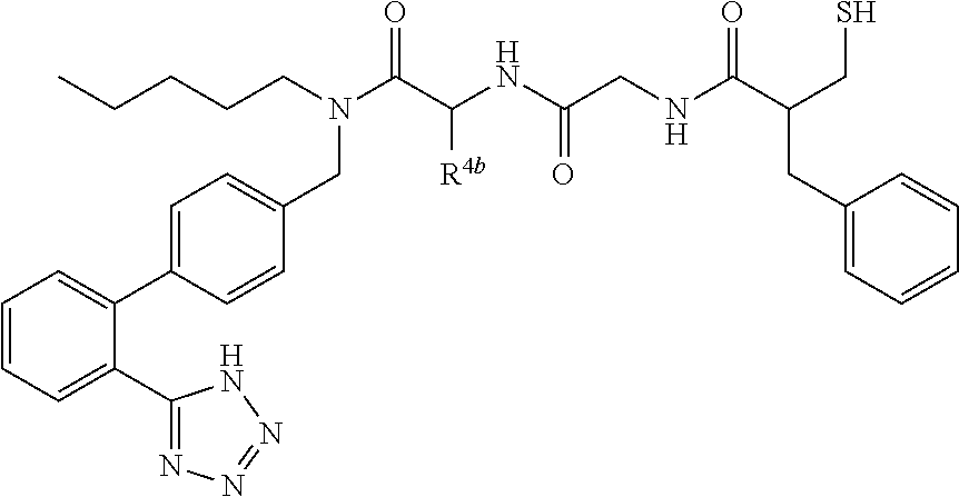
C1=CC=C(C2=NN=NN2)C(C2=CC=C(CN(C(=O)C(NC(CNC(C(CS)CC3=CC=CC=C3)=O)=O)[R4b])CCCCC)C=C2)=C1
